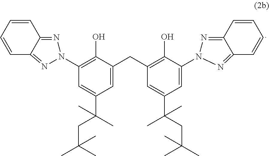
C1(N2N=C3C(=N2)C=CC=C3)=C(O)C(CC2=C(O)C(N3N=C4C(=N3)C=CC=C4)=CC(C(CC(C)(C)C)(C)C)=C2)=CC(C(C)(CC(C)(C)C)C)=C1
